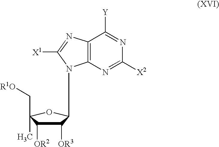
C12=C(N=C([X2])N=C1[Y])N(C1C([OR3])C([OR2])C(C)(C[R1O])O1)C([X1])=N2
